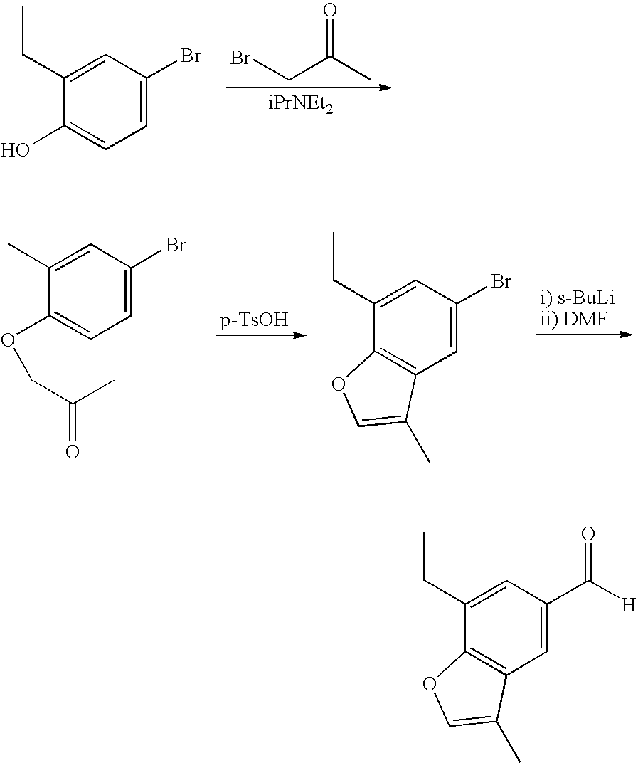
C(C(C)=O)Br.C1(CC)=CC(Br)=CC=C1O.C1(C)=CC(Br)=CC=C1OCC(C)=O.C1(CC)=CC(Br)=CC2=C1OC=C2C.C1(CC)=CC(C(=O)[H])=CC2=C1OC=C2C
